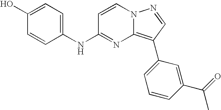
C1(O)=CC=C(NC2=NC3=C(C4=CC=CC(C(C)=O)=C4)C=NN3C=C2)C=C1
